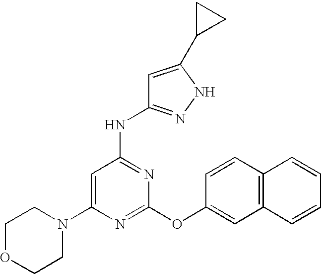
C1OCCN(C2=CC(NC3=NNC(C4CC4)=C3)=NC(OC3=CC4=C(C=C3)C=CC=C4)=N2)C1
